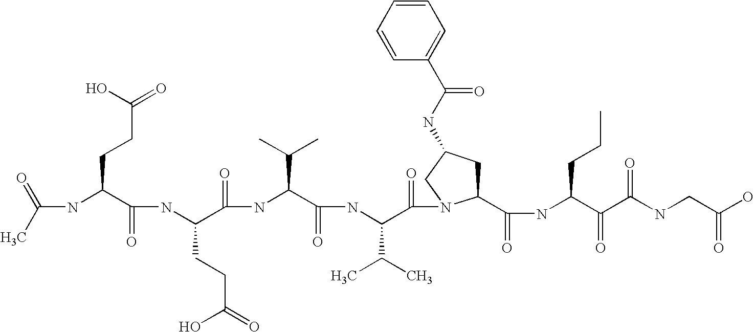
CC(=O)NC(C(NC(C(NC(C(NC(C(=O)N1C(C(NC(C(C(NCC(O)=O)=O)=O)CCC)=O)CC(NC(C2=CC=CC=C2)=O)C1)C(C)C)=O)C(C)C)=O)CCC(O)=O)=O)CCC(=O)O
